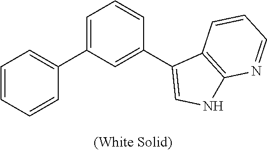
C1=CC=CC(C2=CC=CC(C3=CNC4=C3C=CC=N4)=C2)=C1
